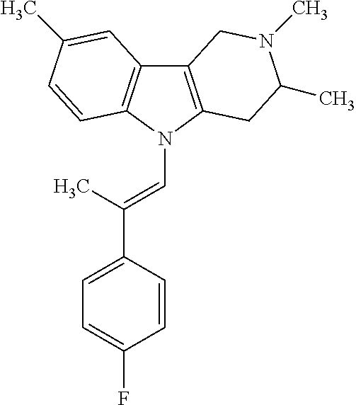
C12=C(N(C=C(C3=CC=C(F)C=C3)C)C3=C1C=C(C)C=C3)CC(C)N(C)C2
